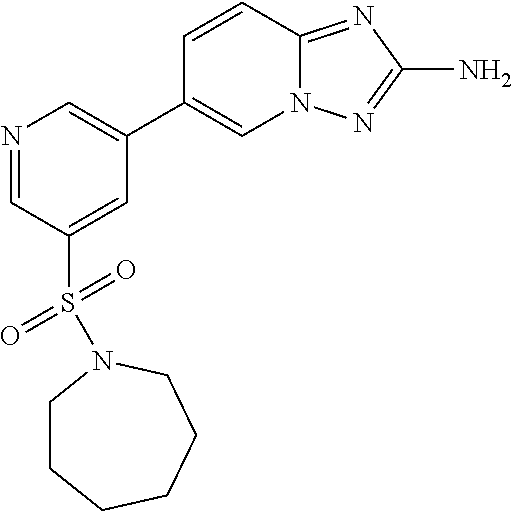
N1=CC(S(=O)(=O)N2CCCCCC2)=CC(C2=CN3C(=NC(N)=N3)C=C2)=C1
